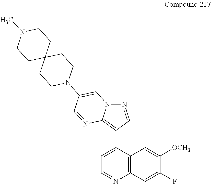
C1=C(C2=C3N(N=C2)C=C(N2CCC4(CC2)CCN(C)CC4)C=N3)C2=C(N=C1)C=C(F)C([OCH3])=C2
